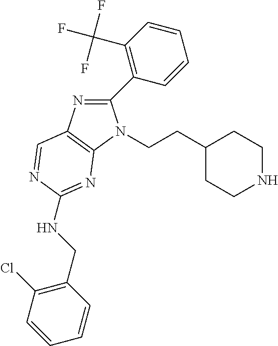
C1(C2=C(C(F)(F)F)C=CC=C2)=NC2=C(N1CCC1CCNCC1)N=C(NCC1=C(Cl)C=CC=C1)N=C2
